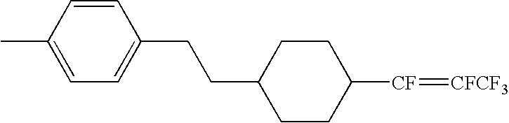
C1(CCC2=CC=C(C)C=C2)CCC([CF]=[CFCF3])CC1
